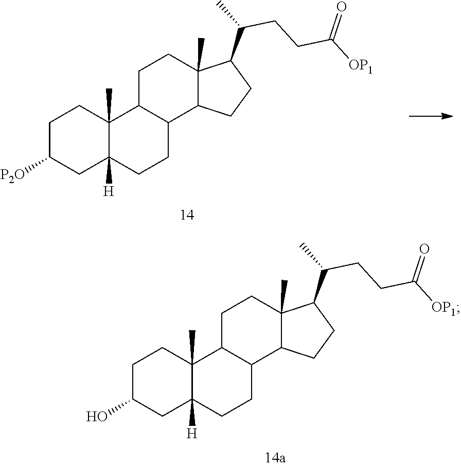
C1C([P2O])CC2([H])C(C)(C1)C1C(CC2)C2C(C)(CC1)C(C(C)CCC([OP1])=O)CC2.C1C(O)CC2([H])C(C)(C1)C1C(CC2)C2C(C)(CC1)C(C(C)CCC([OP1])=O)CC2
